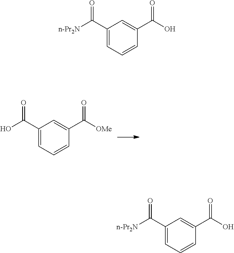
C1(C(O)=O)=CC=CC(C([OMe])=O)=C1.C1(C([n-Pr2N])=O)=CC=CC(C(O)=O)=C1.C1(C([n-Pr2N])=O)=CC=CC(C(O)=O)=C1
